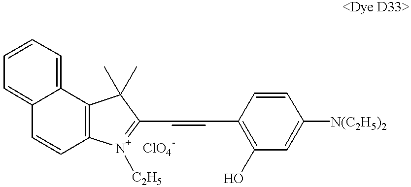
C12=CC=CC=C1C1=C(C=C2)[N+]([C2H5])=C(C=CC2=C(O)C=C([N(C2H5)2])C=C2)C1(C)C
